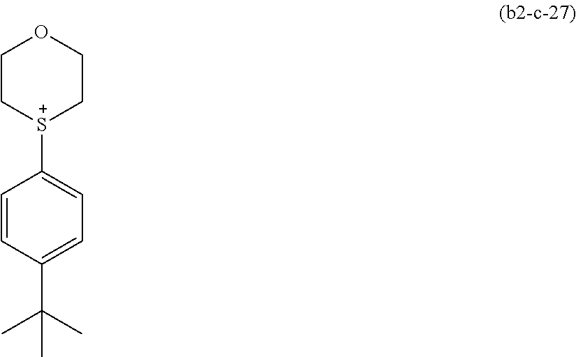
C1=CC(C(C)(C)C)=CC=C1[S+]1CCOCC1
